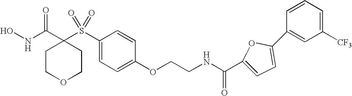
N(C(C1(S(C2=CC=C(OCCNC(C3=CC=C(C4=CC([CF3])=CC=C4)O3)=O)C=C2)(=O)=O)CCOCC1)=O)O
